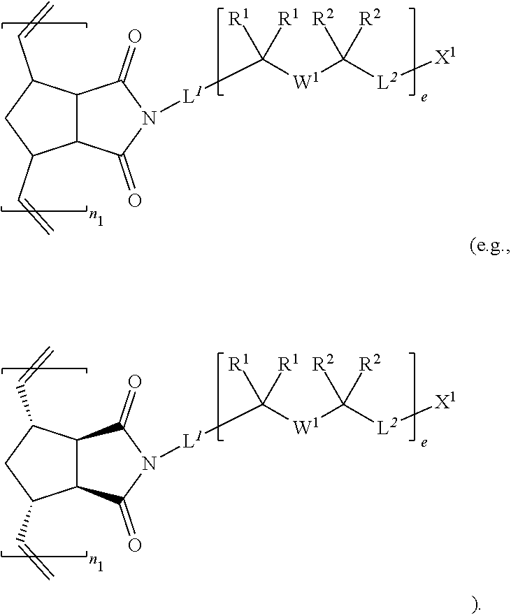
[L1](C([W1]C([L2][X1])([R2])[R2])([R1])[R1])N1C(=O)C2C(C1=O)C(C=C)CC2C=C.[L1](C([W1]C([L2][X1])([R2])[R2])([R1])[R1])N1C(=O)C2C(C1=O)C(C=C)CC2C=C
